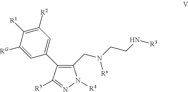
C1(CN(CCN[R3])[Rx])=C(C2=CC([R2])=C([R1])C([RG])=C2)C([R5])=NN1[R4]
